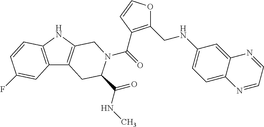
C(=O)(N1C(C(=O)NC)CC2=C(NC3=C2C=C(F)C=C3)C1)C1=C(CNC2=CC=C3C(=C2)N=CC=N3)OC=C1
